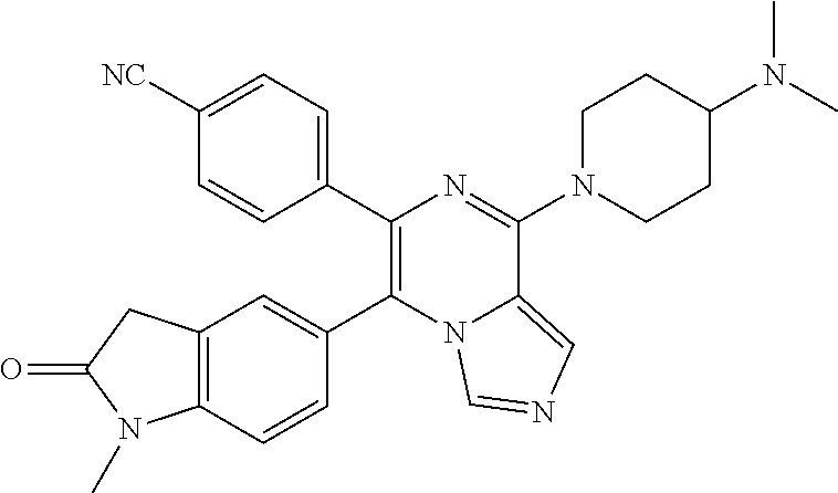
C12=C(C=CC(C3=C(C4=CC=C([NC])C=C4)N=C(N4CCC(N(C)C)CC4)C4=CN=CN34)=C1)N(C)C(=O)C2
